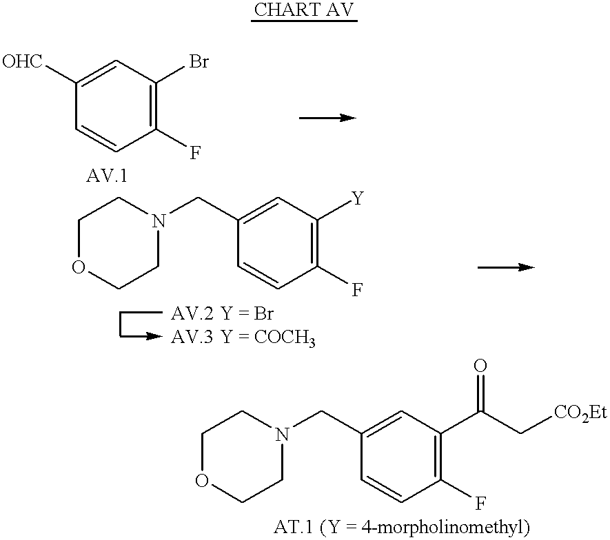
C1=CC(F)=C(Br)C=C1[OHC].C1(CN2CCOCC2)=CC([Y])=C(F)C=C1.C1(CN2CCOCC2)=CC(C(=O)C[CO2Et])=C(F)C=C1
